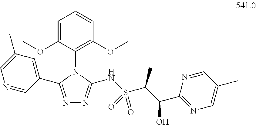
N1=C(C2=CC(C)=CN=C2)N(C2=C(OC)C=CC=C2OC)C(NS(C(C(C2=NC=C(C)C=N2)O)C)(=O)=O)=N1
